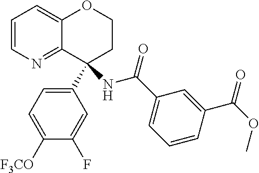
C1=CN=C2C(=C1)OCCC2(C1=CC=C([F3CO])C(F)=C1)NC(=O)C1=CC=CC(C(=O)OC)=C1
